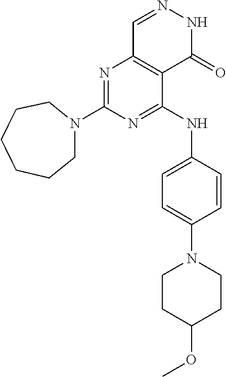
N1=C(N2CCCCCC2)N=C(NC2=CC=C(N3CCC(OC)CC3)C=C2)C2=C1C=NNC2=O
